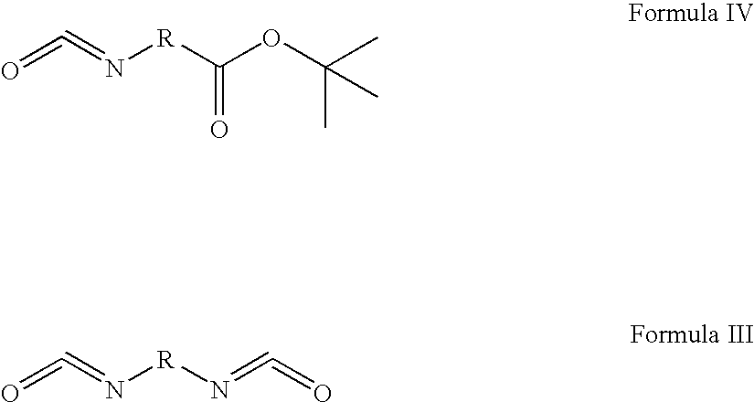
O=C=N[R]C(=O)OC(C)(C)C.O=C=N[R]N=C=O
